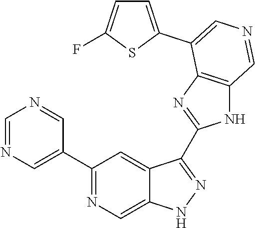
C1(C2=CN=CN=C2)=NC=C2C(=C1)C(C1=NC3=C(N1)C=NC=C3C1=CC=C(F)S1)=NN2
